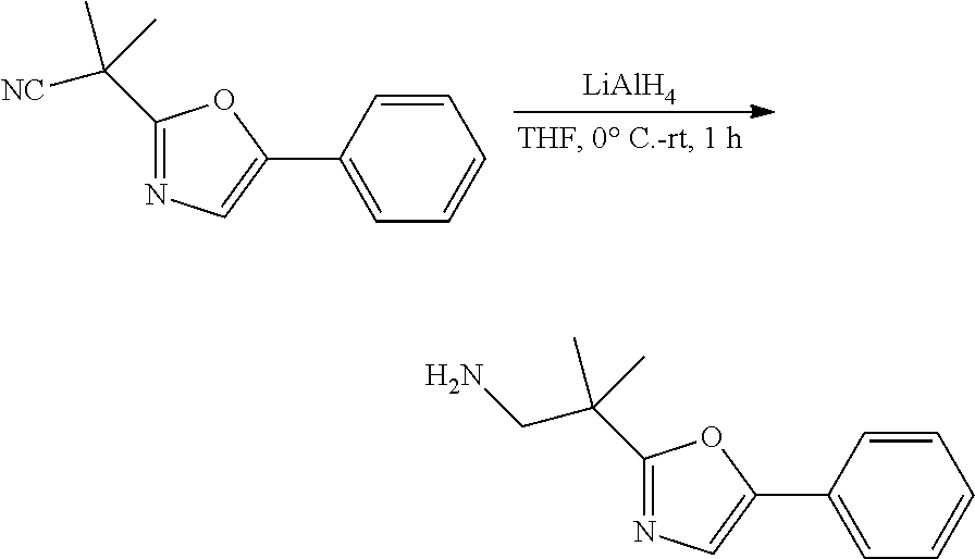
[LiAlH4].C1(C2=CC=CC=C2)=CN=C(C([NC])(C)C)O1.C1(C2=CC=CC=C2)=CN=C(C(CN)(C)C)O1
